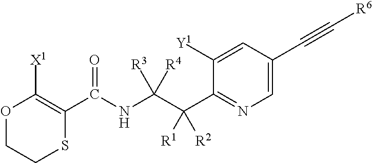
S1C(C(NC(C(C2=NC=C(C#C[R6])C=C2[Y1])([R1])[R2])([R3])[R4])=O)=C([X1])OCC1
